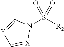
N1(S([R2])(=O)=O)C=[Y]C=[X]1
